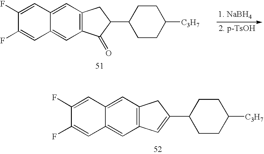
C1=C2C(=CC3=C1C(=O)C(C1CCC([C3H7])CC1)C3)C=C(F)C(F)=C2.C1=C2C(=CC3=C1C=C(C1CCC([C3H7])CC1)C3)C=C(F)C(F)=C2
